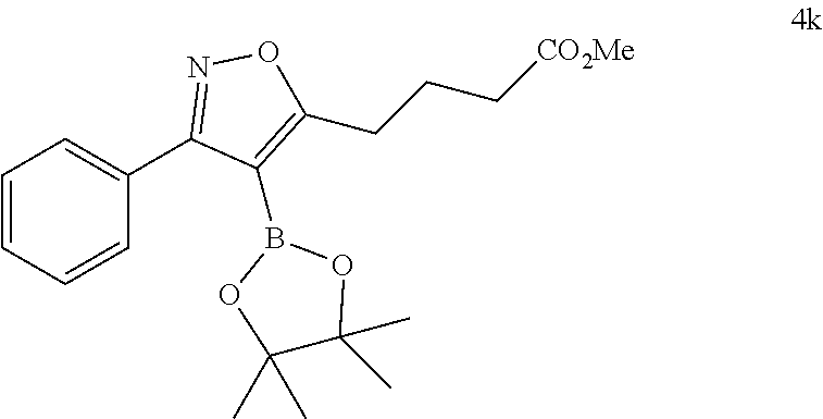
C1=CC=CC(C2=NOC(CCC[CO2Me])=C2B2OC(C)(C)C(C)(C)O2)=C1
